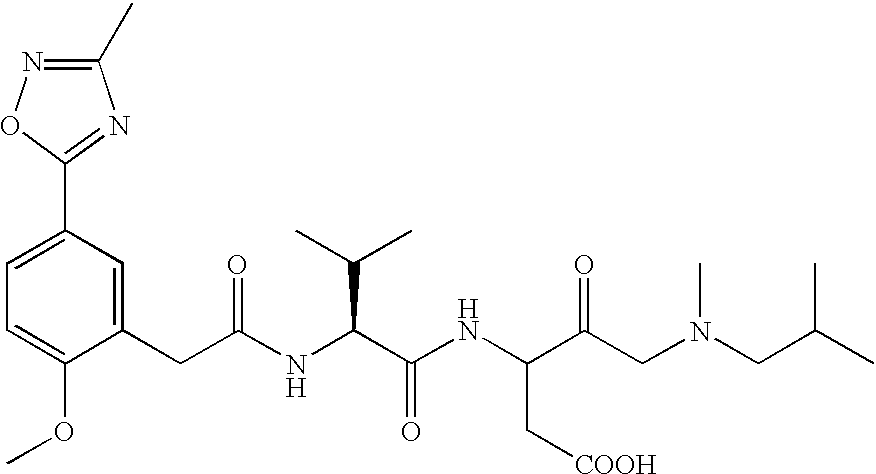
C1=C(OC)C(CC(NC(C(NC(C(CN(C)CC(C)C)=O)C[COOH])=O)C(C)C)=O)=CC(C2=NC(C)=NO2)=C1
